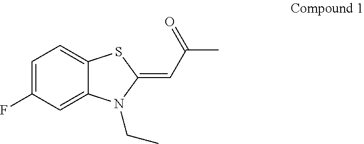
C12=CC(F)=CC=C1SC(=CC(C)=O)N2CC
